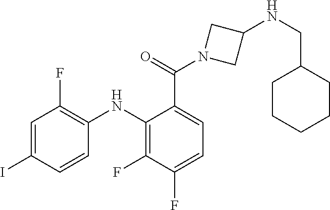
C1=C(C(N2CC(NCC3CCCCC3)C2)=O)C(NC2=C(F)C=C(I)C=C2)=C(F)C(F)=C1
